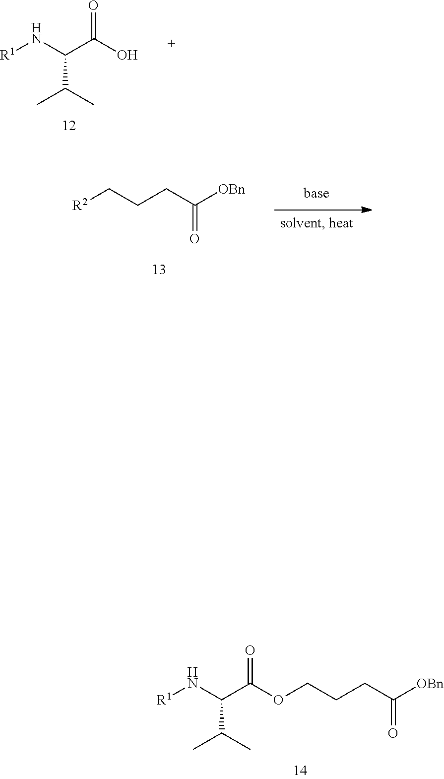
C(C(N[R1])C(C)C)(=O)OCCCC(=O)[OBn].C(C(N[R1])C(C)C)(=O)O.[R2]CCCC(=O)[OBn]
